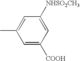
C1(C)=CC([NHSO2CH3])=CC([COOH])=C1
